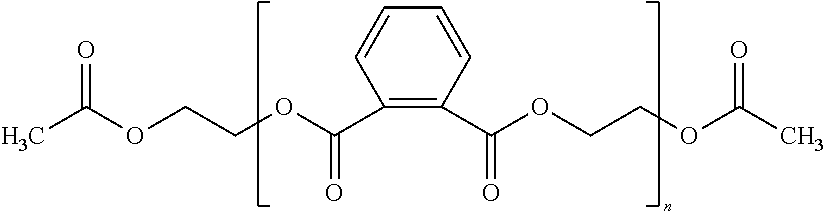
CC(OCCOC(C1=C(C(OCCOC(C)=O)=O)C=CC=C1)=O)=O
